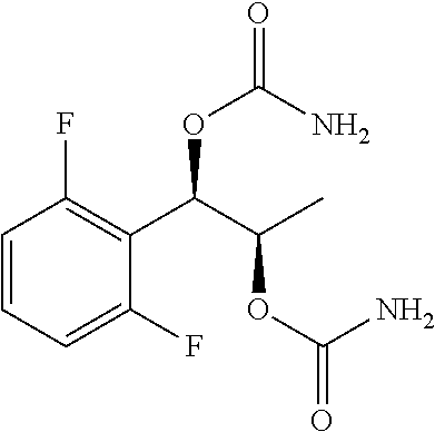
C1=CC=C(F)C(C(C(C)OC(=O)N)OC(N)=O)=C1F
